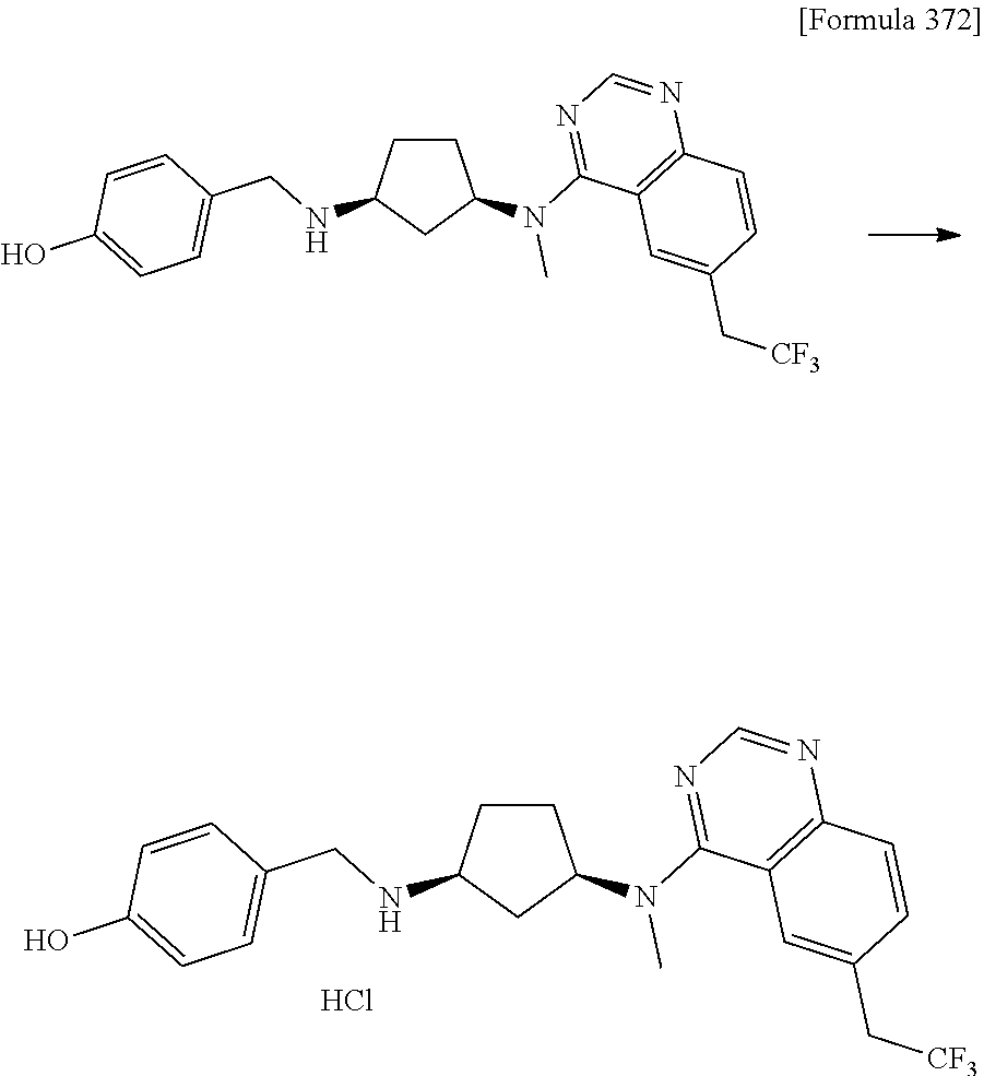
C1(NCC2=CC=C(O)C=C2)CC(N(C)C2=NC=NC3=C2C=C(C[CF3])C=C3)CC1.C1(NCC2=CC=C(O)C=C2)CC(N(C)C2=NC=NC3=C2C=C(C[CF3])C=C3)CC1.Cl
